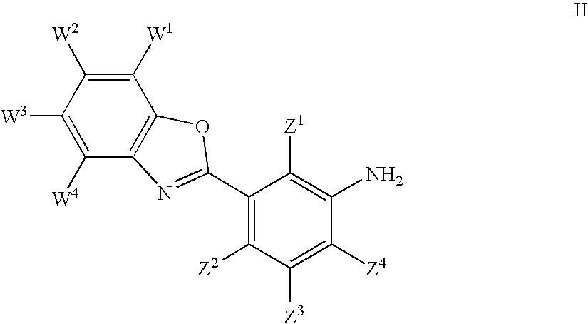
C1([W1])=C([W2])C([W3])=C([W4])C2=C1OC(C1=C([Z2])C([Z3])=C([Z4])C(N)=C1[Z1])=N2
